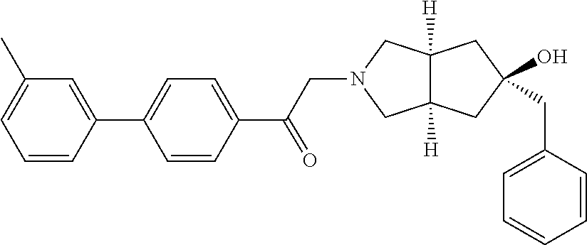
C1=C(CC2(O)CC3([H])C([H])(CN(CC(C4=CC=C(C5=CC(C)=CC=C5)C=C4)=O)C3)C2)C=CC=C1
